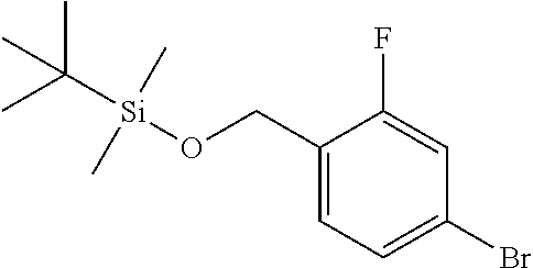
C1(CO[Si](C(C)(C)C)(C)C)=CC=C(Br)C=C1F
